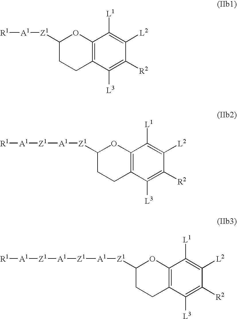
[R1][A1][Z1]C1CCC2=C(O1)C([L1])=C([L2])C([R2])=C2[L3].[Z1]([A1][Z1]C1CCC2=C(O1)C([L1])=C([L2])C([R2])=C2[L3])[A1][R1].[Z1]([A1][Z1]C1CCC2=C(O1)C([L1])=C([L2])C([R2])=C2[L3])[A1][Z1][A1][R1]
